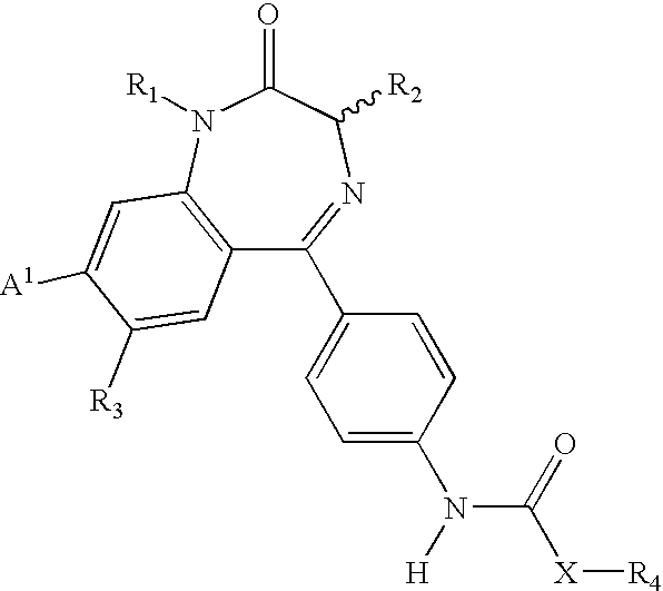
C12=C(N([R1])C(=O)C([R2])N=C1C1=CC=C(N([H])C(=O)[X][R4])C=C1)C=C([A1])C([R3])=C2
